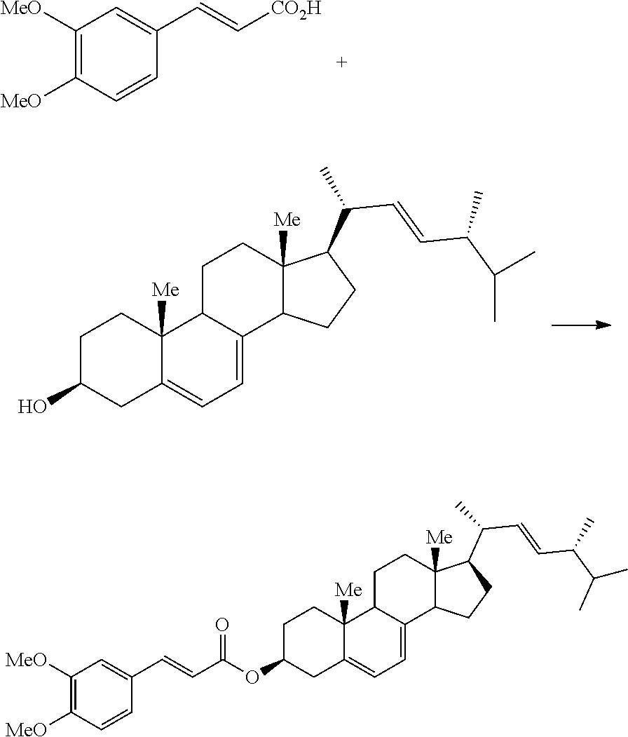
C1([MeO])=C([MeO])C=CC(C=C[CO2H])=C1.C1C(O)CC2=CC=C3C(C2([Me])C1)CCC1([Me])C3CCC1C(C=CC(C(C)C)C)C.C1C(OC(C=CC2=CC([MeO])=C([MeO])C=C2)=O)CC2=CC=C3C(C2([Me])C1)CCC1([Me])C3CCC1C(C=CC(C(C)C)C)C
